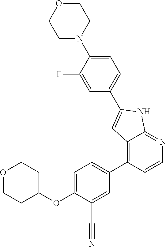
O(C1=CC=C(C2=C3C(=NC=C2)NC(C2=CC=C(N4CCOCC4)C(F)=C2)=C3)C=C1C#N)C1CCOCC1
